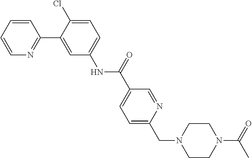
C1=CC=CN=C1C1=CC(NC(=O)C2=CC=C(CN3CCN(C(=O)C)CC3)N=C2)=CC=C1Cl
